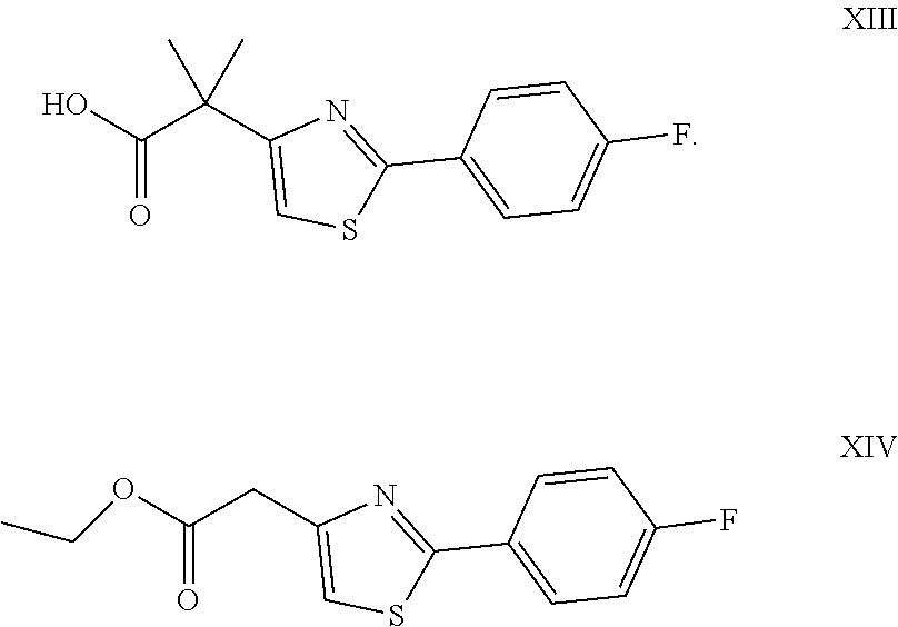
C(C(C1=CSC(C2=CC=C(F)C=C2)=N1)(C)C)(O)=O.C1(CC(OCC)=O)=CSC(C2=CC=C(F)C=C2)=N1
